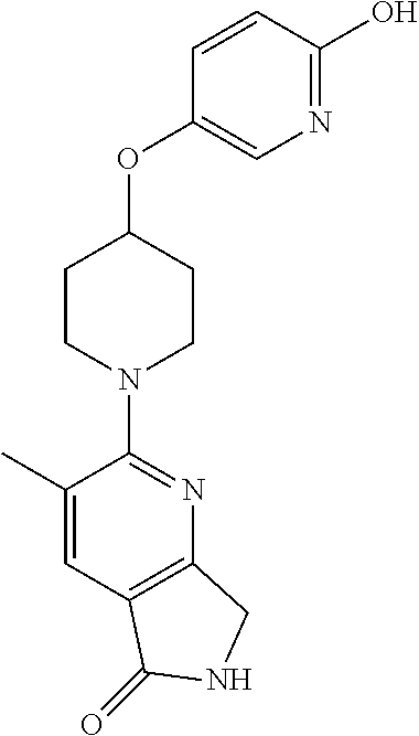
C1(C)=CC2=C(N=C1N1CCC(OC3=CN=C(O)C=C3)CC1)CNC2=O
